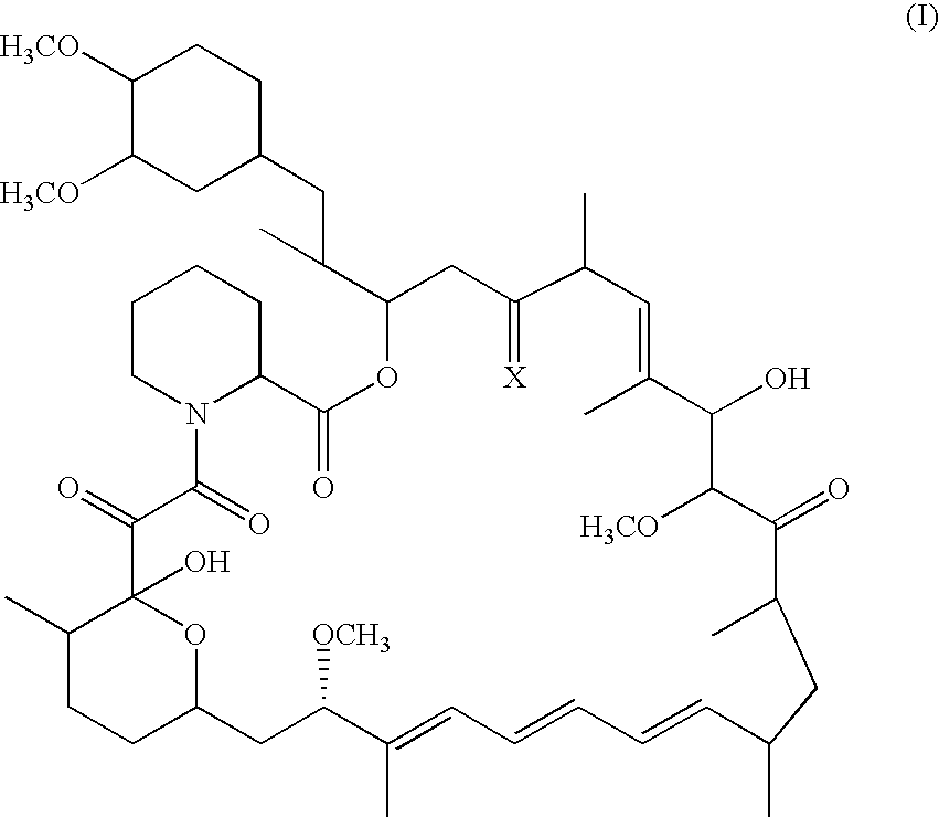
C1([H3CO])C([H3CO])CC(CC(C2OC(=O)C3CCCCN3C(=O)C(=O)C3(O)C(C)CCC(O3)CC([OCH3])C(C)=CC=CC=CC(C)CC(C)C(=O)C([H3CO])C(O)C(C)=CC(C)C(=[X])C2)C)CC1
